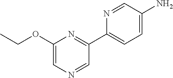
NC1=CC=C(C2=NC(OCC)=CN=C2)N=C1
